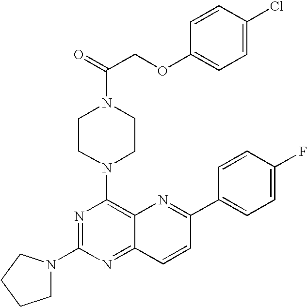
N1=C(N2CCCC2)N=C2C(=C1N1CCN(C(=O)COC3=CC=C(Cl)C=C3)CC1)N=C(C1=CC=C(F)C=C1)C=C2
